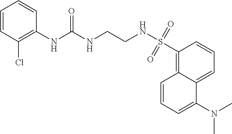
C12=CC=CC(S(NCCNC(NC3=C(Cl)C=CC=C3)=O)(=O)=O)=C1C=CC=C2N(C)C
